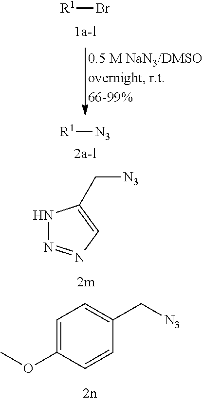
[R1]Br.[R1][N3].C1=C(OC)C=CC(C[N3])=C1.N1N=NC=C1C[N3]
